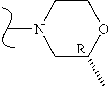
C1COC(C)CN1C.[R]
